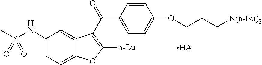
C1(NS(C)(=O)=O)=CC=C2C(=C1)C(C(=O)C1=CC=C(OCCC[N(n-Bu)2])C=C1)=C([n-Bu])O2.[HA]
